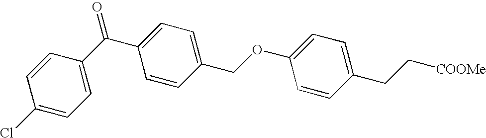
C1(CC[COOMe])=CC=C(OCC2=CC=C(C(C3=CC=C(Cl)C=C3)=O)C=C2)C=C1
